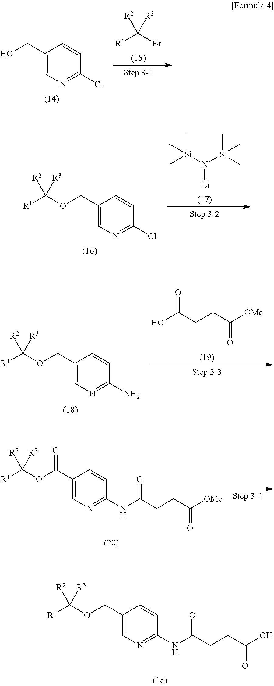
[R1]C(OCC1=CN=C(Cl)C=C1)([R2])[R3].C[Si](N([Si](C)(C)C)[Li])(C)C.OC(CCC([OMe])=O)=O.[R1]C(OCC1=CN=C(N)C=C1)([R2])[R3].C(CCC([OMe])=O)(=O)NC1=NC=C(C(OC([R1])([R2])[R3])=O)C=C1.C(CCC(O)=O)(=O)NC1=NC=C(COC([R1])([R2])[R3])C=C1.C1(CO)=CN=C(Cl)C=C1.[R1]C(Br)([R2])[R3]
